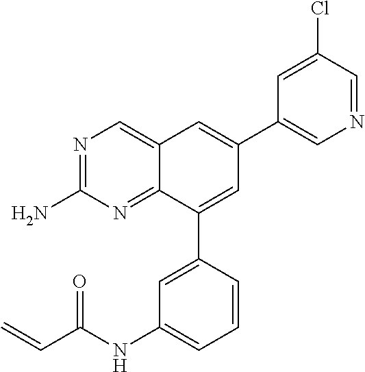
N1=C(N)N=C2C(=C1)C=C(C1=CN=CC(Cl)=C1)C=C2C1=CC(NC(C=C)=O)=CC=C1
